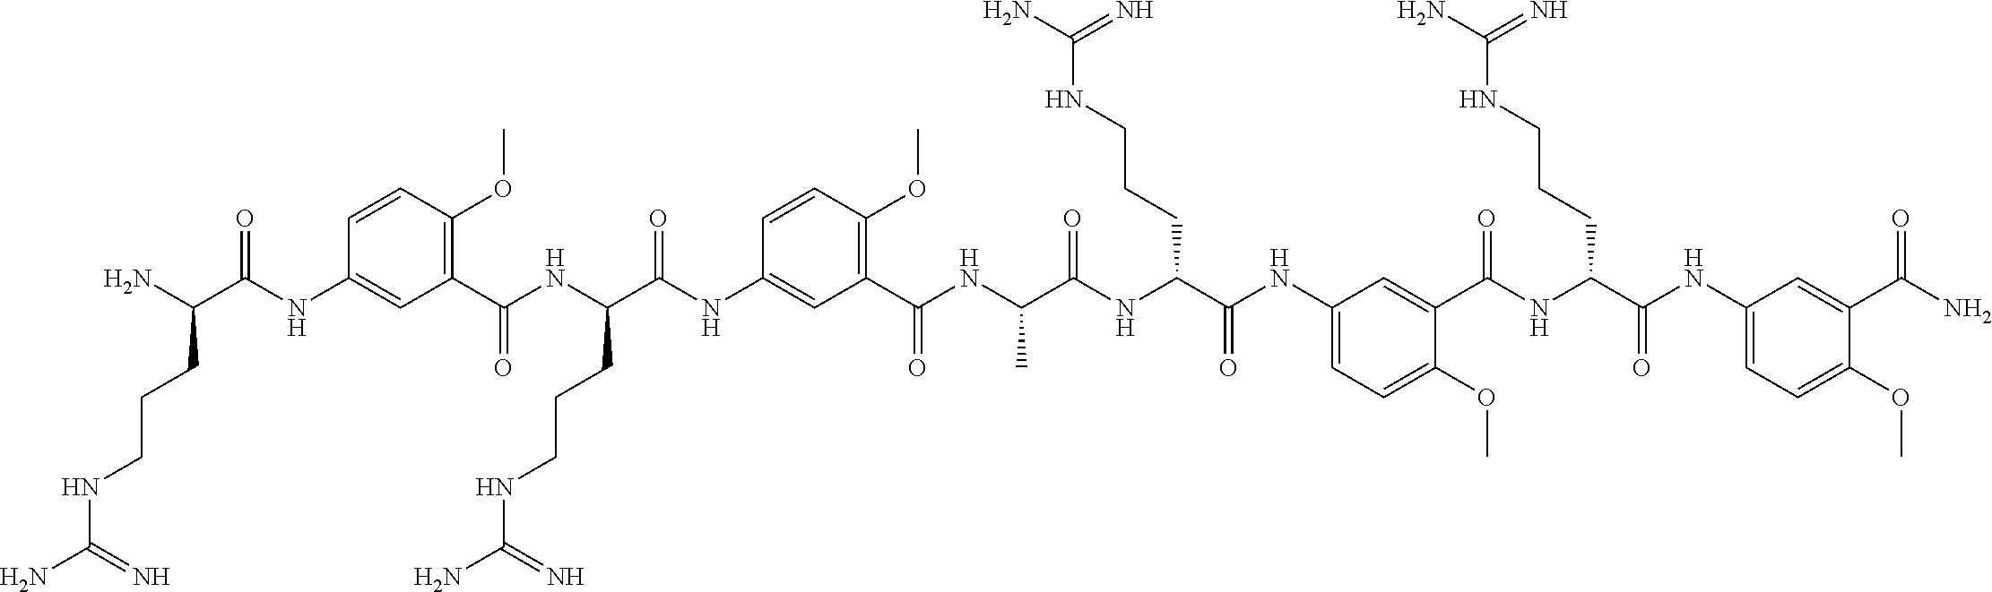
C(C(NC1=CC(C(NC(C(NC(C(NC2=CC=C(OC)C(C(NC(C(NC3=CC=C(OC)C(C(N)=O)=C3)=O)CCCNC(N)=N)=O)=C2)=O)CCCNC(N)=N)=O)C)=O)=C(OC)C=C1)=O)(NC(C1=C(OC)C=CC(NC(=O)C(N)CCCNC(N)=N)=C1)=O)CCCNC(N)=N
